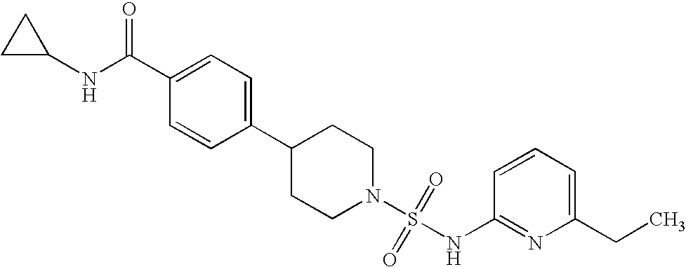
C1(C2=CC=C(C(NC3CC3)=O)C=C2)CCN(S(=O)(=O)NC2=NC(CC)=CC=C2)CC1
